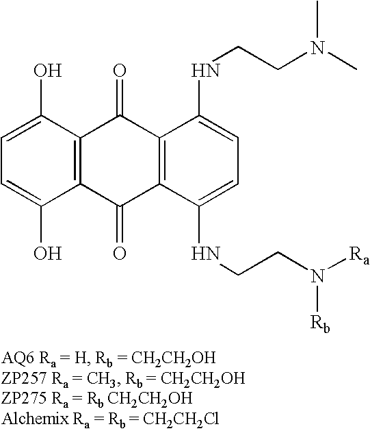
C1=C(O)C2=C(C(O)=C1)C(=O)C1=C(C2=O)C(NCCN([Ra])[Rb])=CC=C1NCCN(C)C
